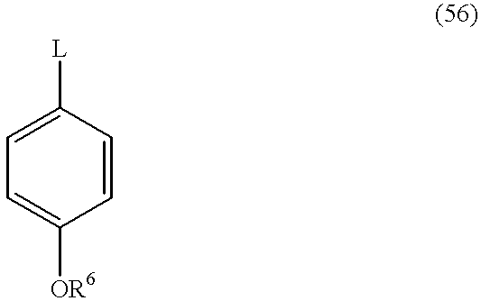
C1=C([OR6])C=CC([L])=C1
